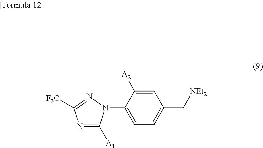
C1(N2C([A1])=NC([F3C])=N2)=CC=C(C[NEt2])C=C1[A2]
